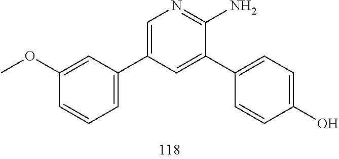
C1(C2=CC=C(O)C=C2)=CC(C2=CC=CC(OC)=C2)=CN=C1N
